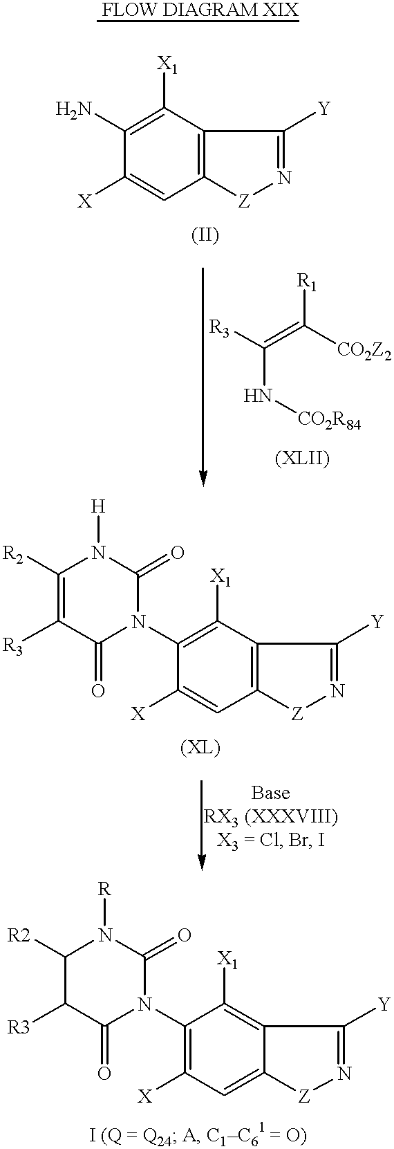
C1([X1])=C(N)C([X])=CC2=C1CC([Y])=N[Z]2.C(N[CO2R84])(=C([CO2Z2])[R1])[R3].C1([R2])=C([R3])C(=O)N(C2=C([X1])C3=C(C=C2[X])[Z]N=C([Y])C3)C(=O)N1[H].C1([R2])C([R3])C(=O)N(C2=C([X])C=C3C(=C2[X1])CC([Y])=N[Z]3)C(=O)N1[R]
